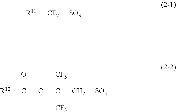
[R11][CF2][SO3-].[R12]C(OC([CF3])([CF3])C[SO3-])=O
